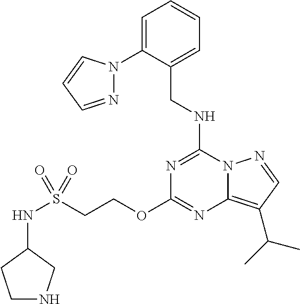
C(NC1=NC(OCCS(NC2CCNC2)(=O)=O)=NC2=C(C(C)C)C=NN12)C1=CC=CC=C1N1N=CC=C1
